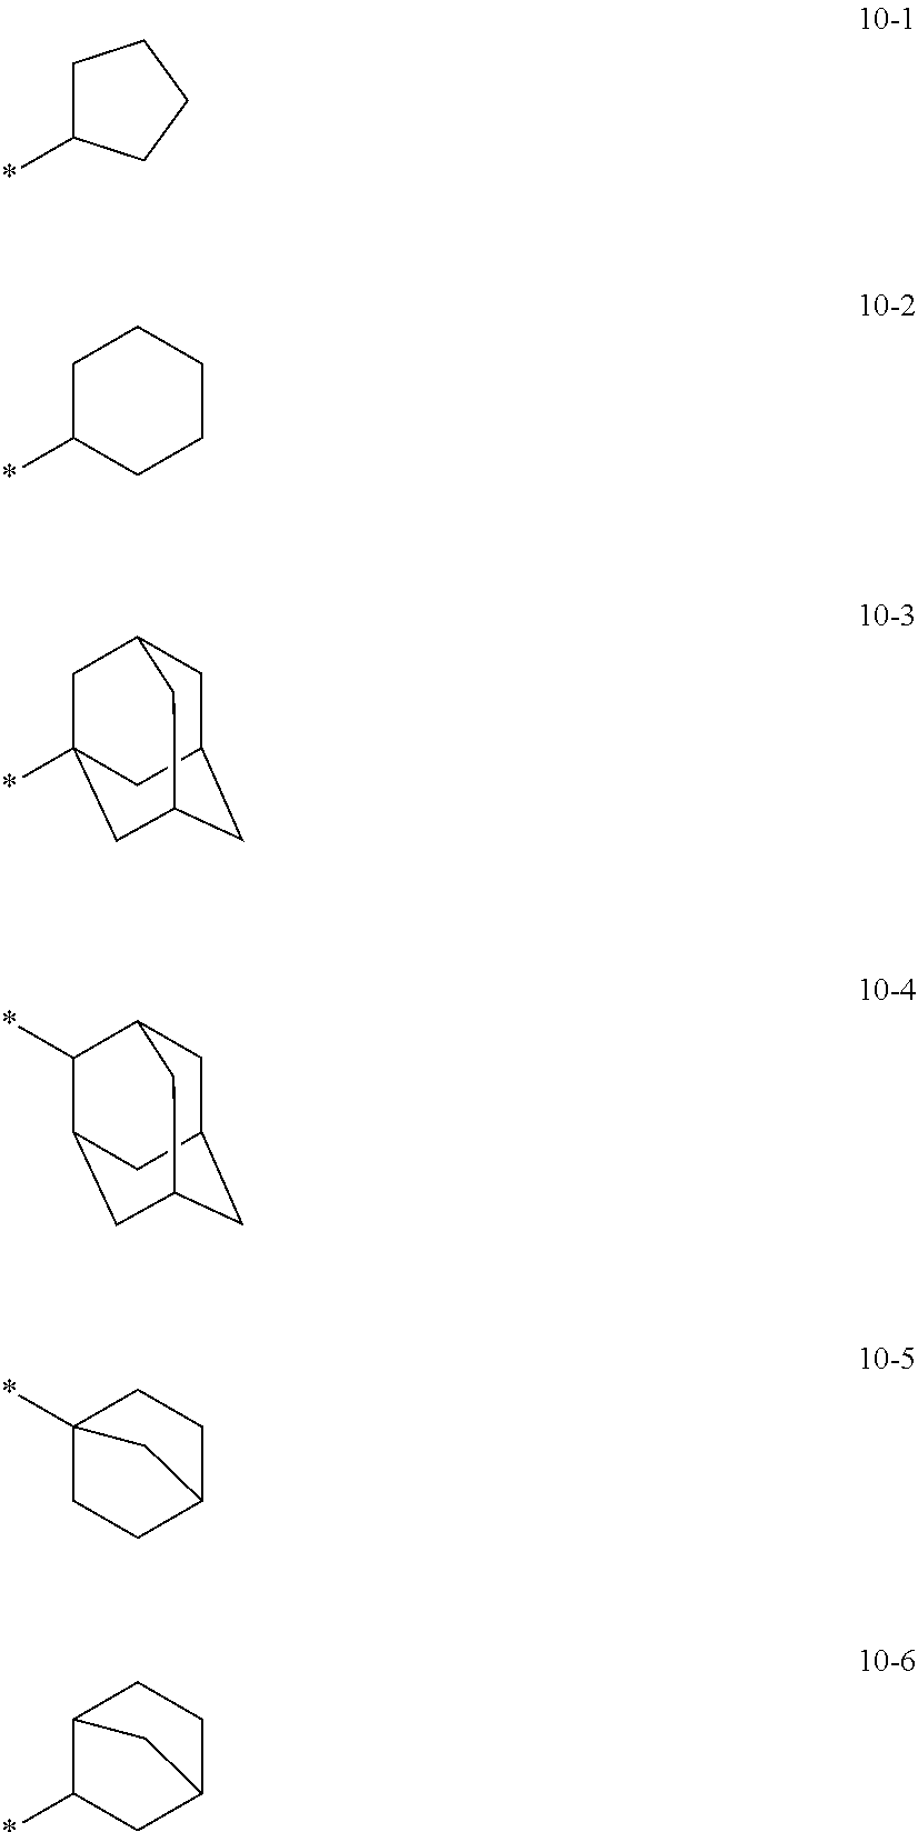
C1C(*)CCC1.C1(*)CCCCC1.*C12CC3CC(CC(C1)C3)C2.C1C2CC3CC(C(*)C1C3)C2.C12(*)CCC(CC1)C2.C1(*)CC2CCC1C2
